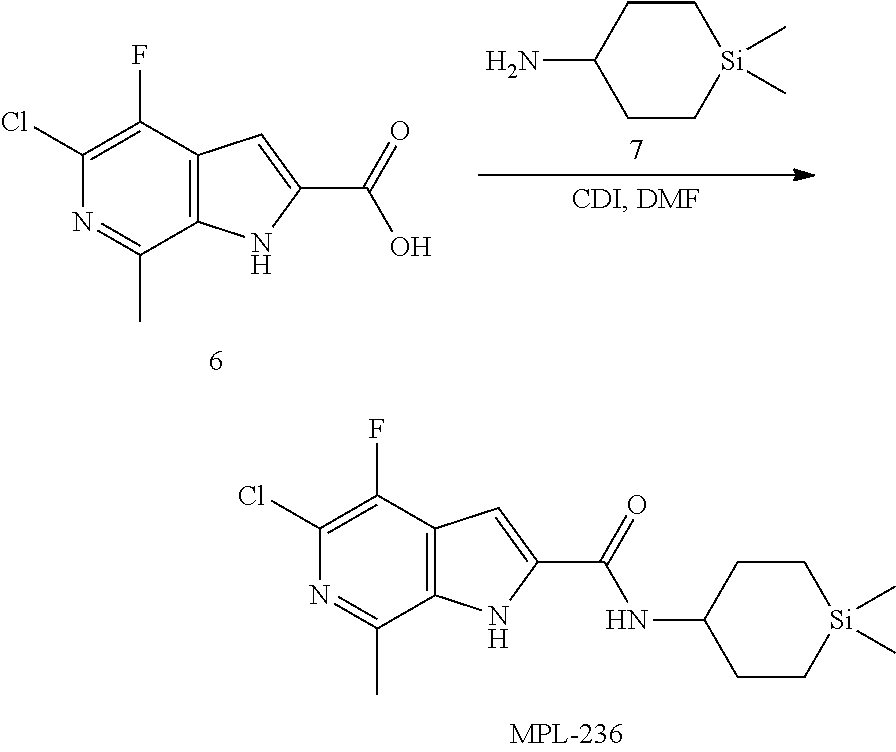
C12=C(C(F)=C(Cl)N=C1C)C=C(C(=O)NC1CC[Si](C)(C)CC1)N2.C12=C(C(F)=C(Cl)N=C1C)C=C(C(=O)O)N2.C1CC(N)CC[Si]1(C)C
